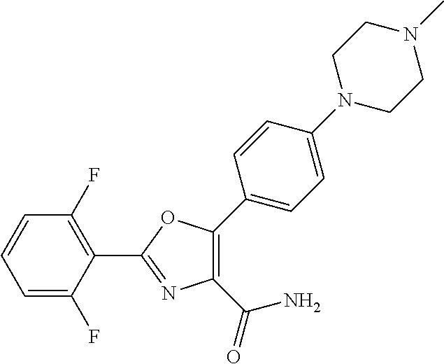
C1(C2=NC(C(=O)N)=C(C3=CC=C(N4CCN(C)CC4)C=C3)O2)=C(F)C=CC=C1F
